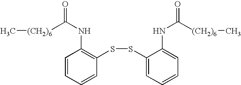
C1=CC=CC(SSC2=CC=CC=C2NC(=O)[(CH2)6]C)=C1NC(=O)[(CH2)6]C
